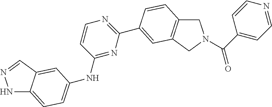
N1C2=CC=C(NC3=NC(C4=CC5=C(CN(C(=O)C6=CC=NC=C6)C5)C=C4)=NC=C3)C=C2C=N1
